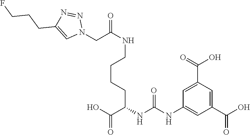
C1(C(O)=O)=CC(C(=O)O)=CC(NC(NC(C(O)=O)CCCCNC(=O)CN2N=NC(CCCF)=C2)=O)=C1
